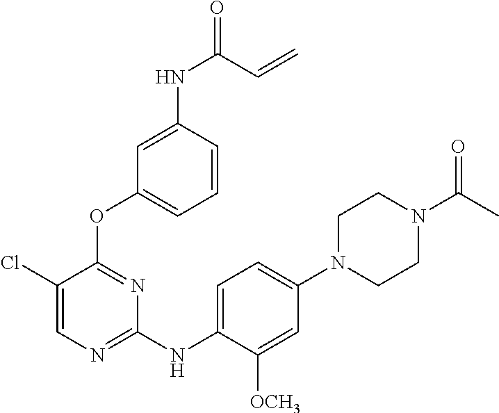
C1N(C(C)=O)CCN(C2=CC=C(NC3=NC=C(Cl)C(OC4=CC=CC(NC(=O)C=C)=C4)=N3)C([OCH3])=C2)C1
